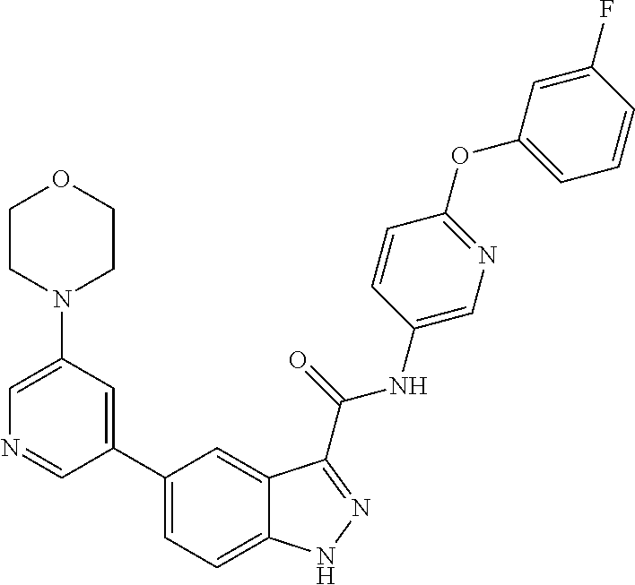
C1(N2CCOCC2)=CN=CC(C2=CC=C3C(=C2)C(C(NC2=CN=C(OC4=CC=CC(F)=C4)C=C2)=O)=NN3)=C1
